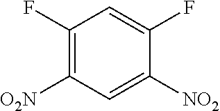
C1(F)=C([O2N])C=C([NO2])C(F)=C1
